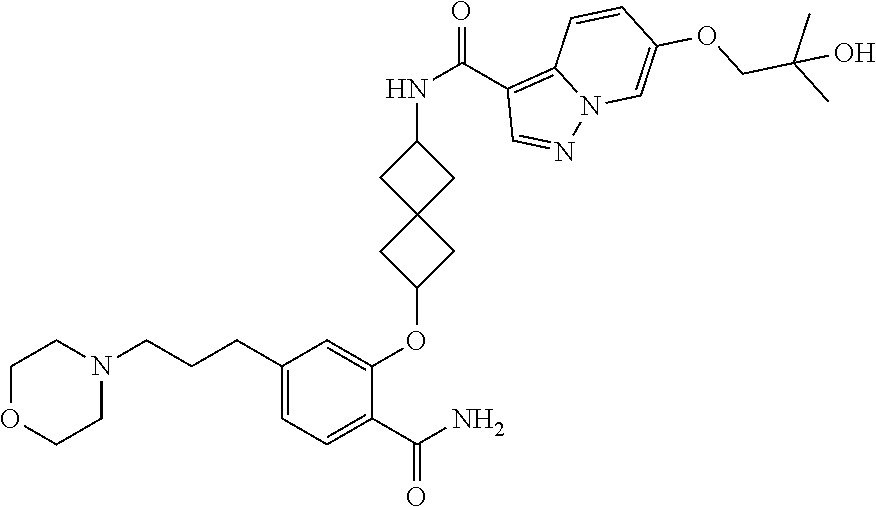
C1(CCCN2CCOCC2)=CC=C(C(N)=O)C(OC2CC3(C2)CC(NC(=O)C2=C4N(N=C2)C=C(OCC(C)(C)O)C=C4)C3)=C1
